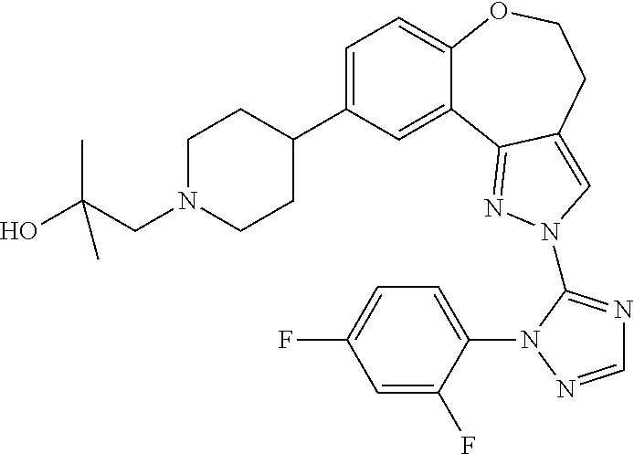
C1=C(C2CCN(CC(O)(C)C)CC2)C=C2C(=C1)OCCC1=CN(C3=NC=NN3C3=CC=C(F)C=C3F)N=C21
